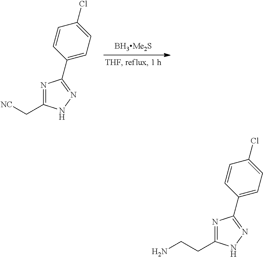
C([NC])C1=NC(C2=CC=C(Cl)C=C2)=NN1.C(CN)C1=NC(C2=CC=C(Cl)C=C2)=NN1
